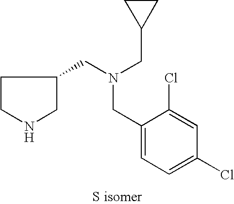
C1(CN(CC2CCNC2)CC2CC2)=CC=C(Cl)C=C1Cl
